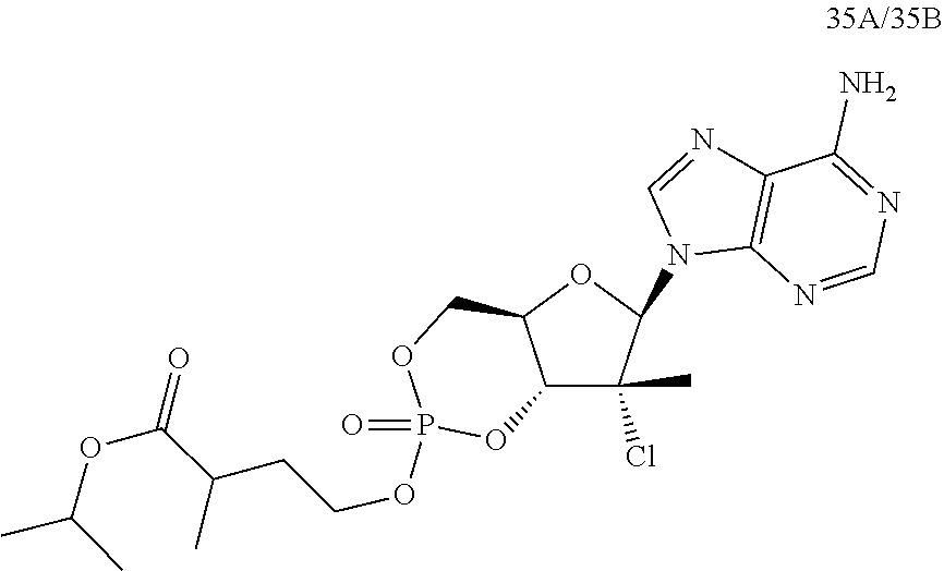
C1=NC2=C(N=CN2C2C(C)(Cl)C3C(COP(=O)(OCCC(C(OC(C)C)=O)C)O3)O2)C(N)=N1
